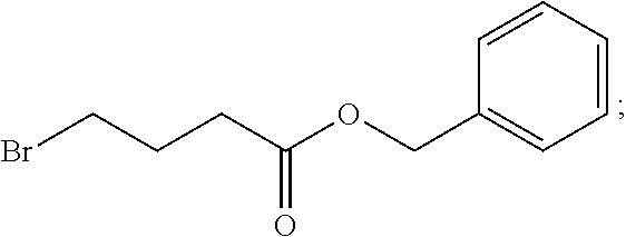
C1=CC(COC(CCCBr)=O)=CC=C1
